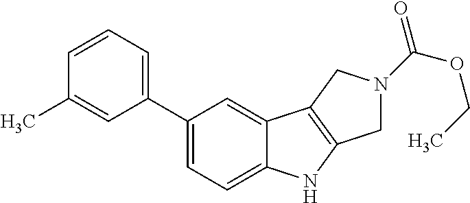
C1(C2=CC=CC(C)=C2)=CC=C2C(=C1)C1=C(N2)CN(C(OCC)=O)C1
